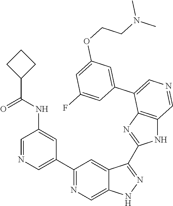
C1(C2=CN=CC(NC(C3CCC3)=O)=C2)=NC=C2C(=C1)C(C1=NC3=C(N1)C=NC=C3C1=CC(OCCN(C)C)=CC(F)=C1)=NN2
